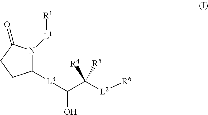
C1([L3]C(C([L2][R6])([R4])[R5])O)N([L1][R1])C(=O)CC1
